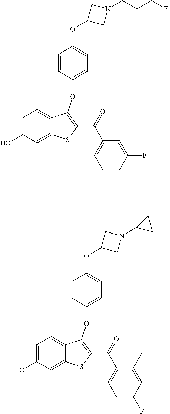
C12=CC(O)=CC=C1C(OC1=CC=C(OC3CN(CCCF)C3)C=C1)=C(C(C1=CC=CC(F)=C1)=O)S2.C12=CC(O)=CC=C1C(OC1=CC=C(OC3CN(C4CC4)C3)C=C1)=C(C(C1=C(C)C=C(F)C=C1C)=O)S2
